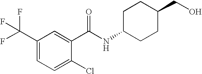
C1(C(F)(F)F)=CC=C(Cl)C(C(NC2CCC(CO)CC2)=O)=C1
